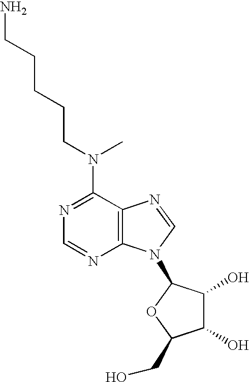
N(C1=NC=NC2=C1N=CN2C1C(O)C(O)C(CO)O1)(CCCCCN)C
